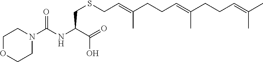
C1OCCN(C(NC(C(=O)O)CSCC=C(CCC=C(C)CCC=C(C)C)C)=O)C1
